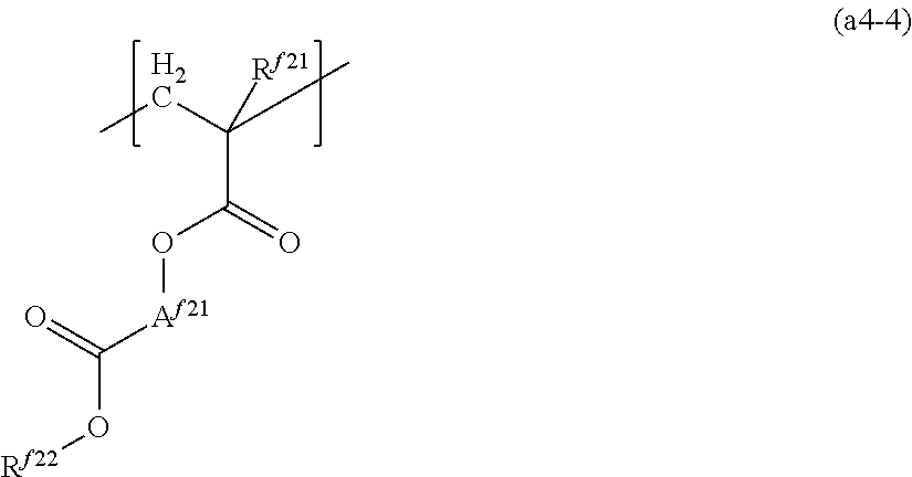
O(C([Af21]OC(=O)C(CC)(C)[Rf21])=O)[Rf22]
